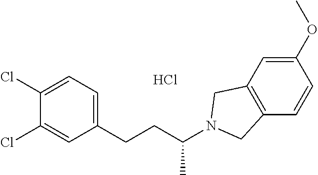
Cl.C1=C(Cl)C(Cl)=CC(CCC(C)N2CC3=C(C=CC(OC)=C3)C2)=C1
